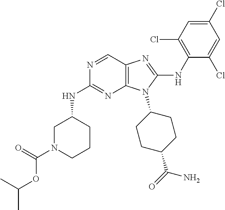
N1=CC2=C(N=C1NC1CN(C(=O)OC(C)C)CCC1)N(C1CCC(C(=O)N)CC1)C(NC1=C(Cl)C=C(Cl)C=C1Cl)=N2
